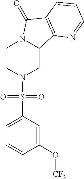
C1CN(S(C2=CC=CC(O[CF3])=C2)(=O)=O)CC2N1C(=O)C1=C2N=CC=C1
